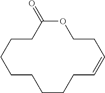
C1(=O)OCCC=CCCCCCCCC1
